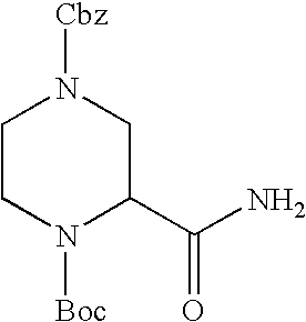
C1CN([Boc])C(C(N)=O)CN1[Cbz]
